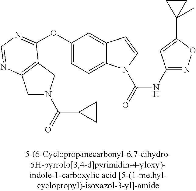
O(C1=CC=C2C(=C1)C=CN2C(=O)NC1=NOC(C2(C)CC2)=C1)C1=NC=NC2=C1CN(C(=O)C1CC1)C2
